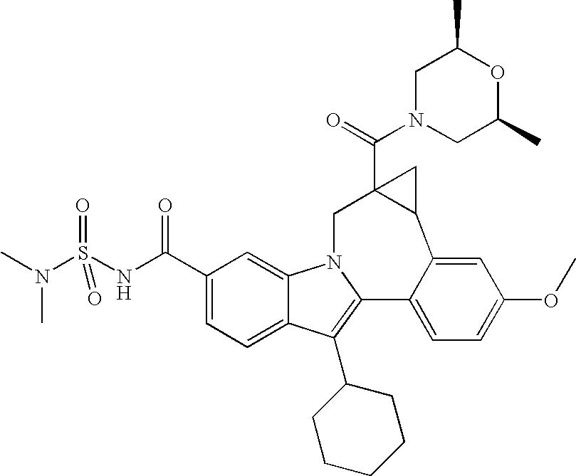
C1N(C(=O)C23C(C4=CC(OC)=CC=C4C4=C(C5CCCCC5)C5=CC=C(C(=O)NS(N(C)C)(=O)=O)C=C5N4C2)C3)CC(C)OC1C
